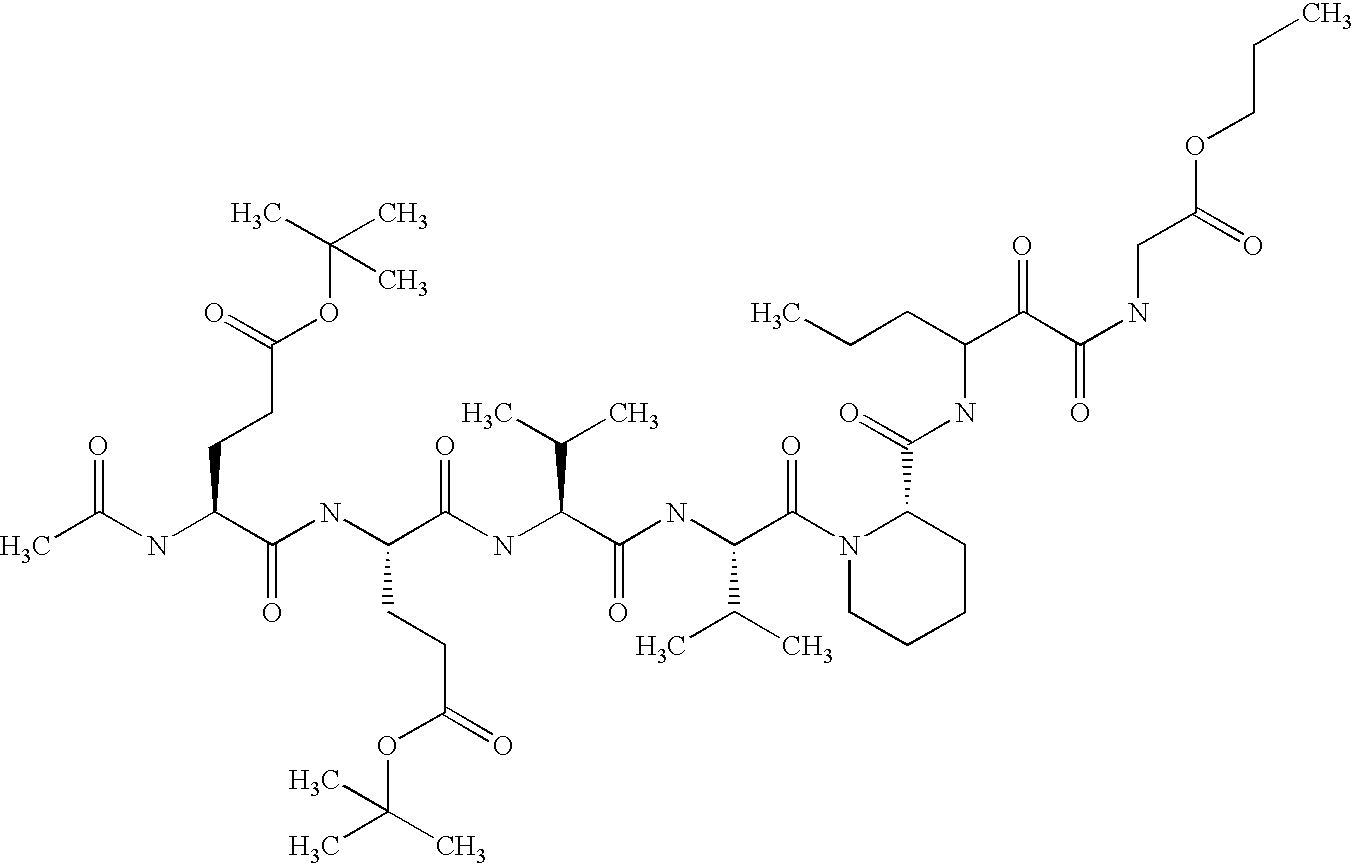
CC(NC(C(NC(C(NC(C(NC(C(N1CCCCC1C(=O)NC(C(=O)C(=O)NCC(OCCC)=O)CCC)=O)C(C)C)=O)C(C)C)=O)CCC(=O)OC(C)(C)C)=O)CCC(OC(C)(C)C)=O)=O
